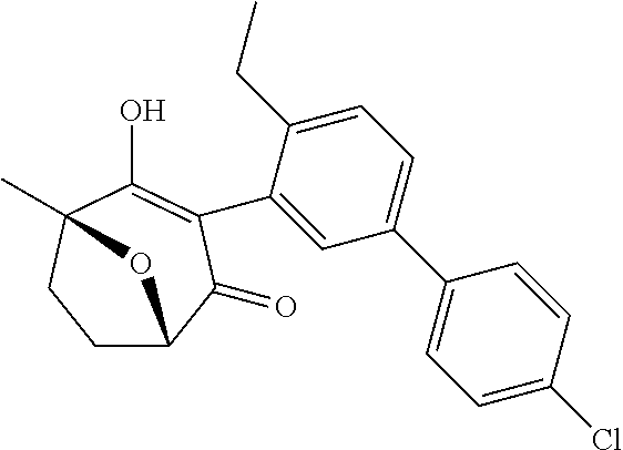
C1=C(Cl)C=CC(C2=CC=C(CC)C(C3=C(O)C4(C)CCC(C3=O)O4)=C2)=C1
